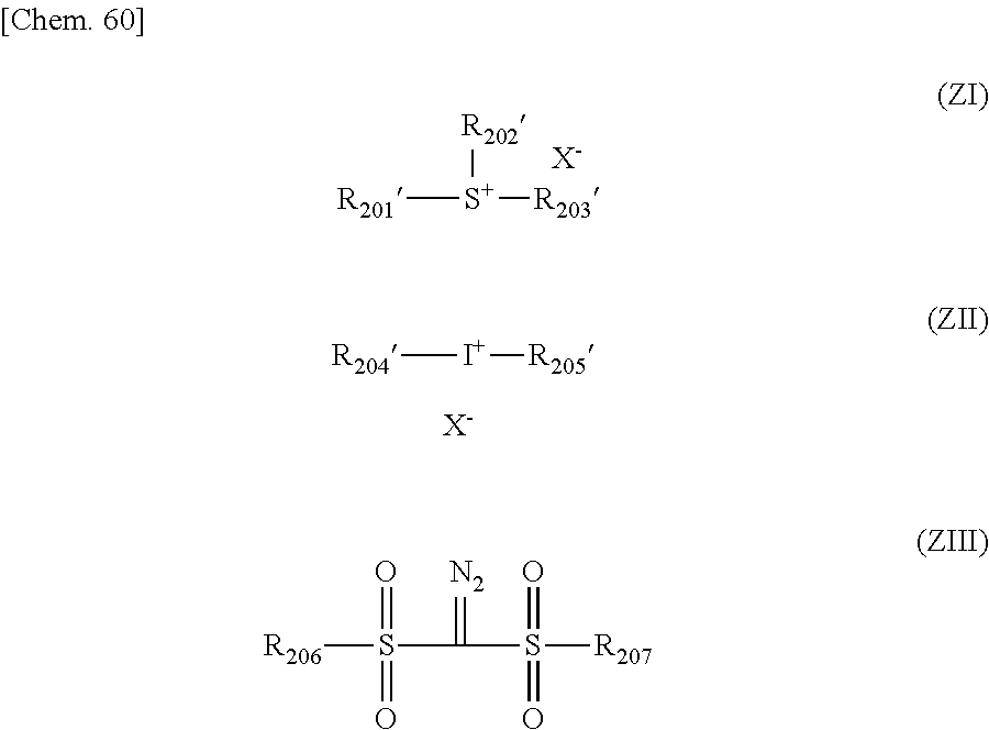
[R201][S+]([R202])[R203].[X-].[R204][I+][R205].[X-].[R206]S(=O)(C(=[N2])S(=O)([R207])=O)=O
